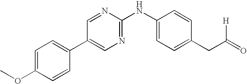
C1=NC(NC2=CC=C(CC([H])=O)C=C2)=NC=C1C1=CC=C(OC)C=C1
